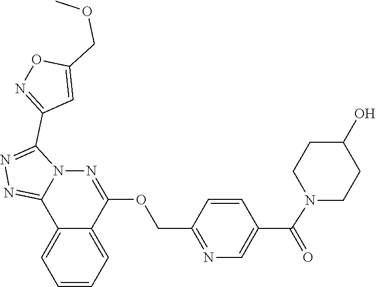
N1(C(C2=CN=C(COC3=NN4C(C5=NOC(COC)=C5)=NN=C4C4=CC=CC=C43)C=C2)=O)CCC(O)CC1
